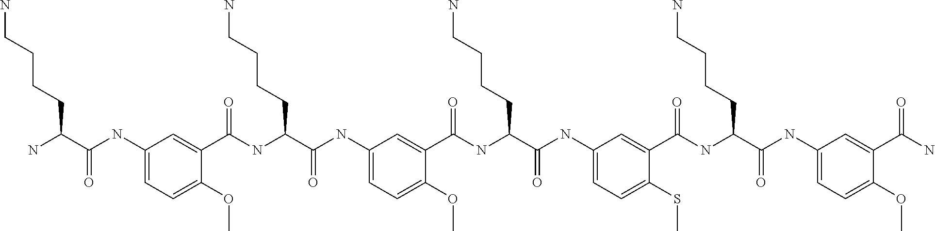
C1(NC(C(N)CCCCN)=O)=CC=C(OC)C(C(NC(C(NC2=CC=C(OC)C(C(NC(C(NC3=CC=C(SC)C(C(NC(C(NC4=CC=C(OC)C(C(N)=O)=C4)=O)CCCCN)=O)=C3)=O)CCCCN)=O)=C2)=O)CCCCN)=O)=C1
